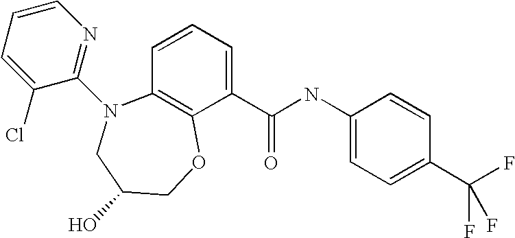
C12=C(C=CC=C1C(NC1=CC=C(C(F)(F)F)C=C1)=O)N(C1=NC=CC=C1Cl)CC(O)CO2
